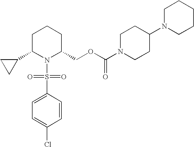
C1C(C2CC2)N(S(C2=CC=C(Cl)C=C2)(=O)=O)C(COC(N2CCC(N3CCCCC3)CC2)=O)CC1
